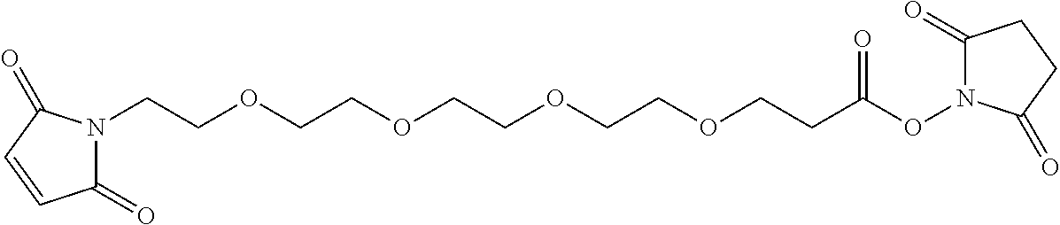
N1(CCOCCOCCOCCOCCC(ON2C(=O)CCC2=O)=O)C(=O)C=CC1=O
